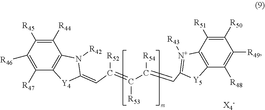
C1([R44])=C([R45])C([R46])=C([R47])C2=C1N([R42])C(=CC([R52])=C(C(=CC1=[N+]([R43])C3=C([Y5]1)C([R48])=C([R49])C([R50])=C3[R51])[R54])[R53])[Y4]2
